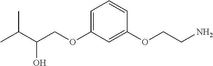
C(OC1=CC=CC(OCCN)=C1)C(O)C(C)C
